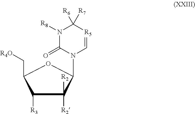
C1([R3])C(C[R4O])OC(N2C=[R5]C([R7])([R6])N([R8])C2=O)C1([R2])[R2]
